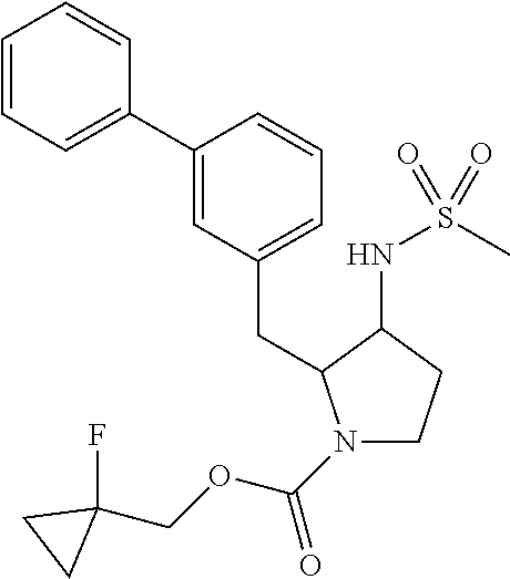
C1=CC=C(C2=CC(CC3N(C(OCC4(F)CC4)=O)CCC3NS(C)(=O)=O)=CC=C2)C=C1
